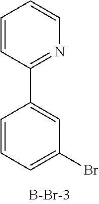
C1(C2=CC(Br)=CC=C2)=NC=CC=C1
